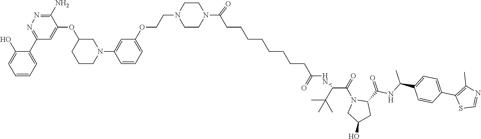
C1=C(O)C(C2=NN=C(N)C(OC3CCCN(C4=CC(OCCN5CCN(C(=O)CCCCCCCCC(NC(C(N6CC(O)CC6C(=O)NC(C6=CC=C(C7=C(C)N=CS7)C=C6)C)=O)C(C)(C)C)=O)CC5)=CC=C4)C3)=C2)=CC=C1
